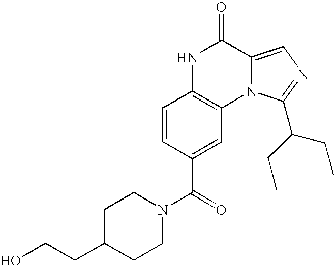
N12C(=CN=C1C(CC)CC)C(=O)NC1=C2C=C(C(=O)N2CCC(CCO)CC2)C=C1
